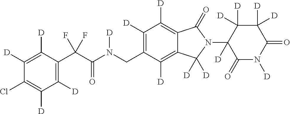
C1([D])=C([D])C(C(C(N(CC2=C([D])C([D])=C3C(=C2[D])C([D])([D])N(C2([D])C(=O)N([D])C(=O)C([D])([D])C2([D])[D])C3=O)[D])=O)(F)F)=C([D])C([D])=C1Cl
